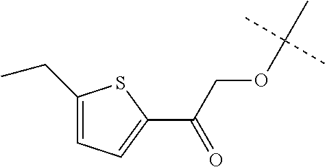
C1(CC)=CC=C(C(COC(C)(C)C)=O)S1
